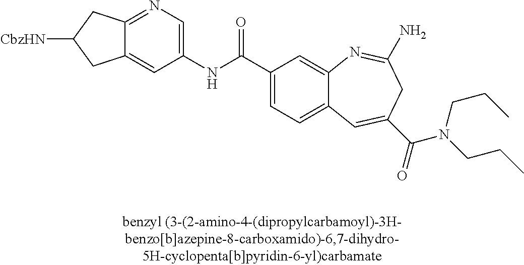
C12=CC(NC(C3=CC=C4C(=C3)N=C(N)CC(C(=O)N(CCC)CCC)=C4)=O)=CN=C1CC([CbzHN])C2
